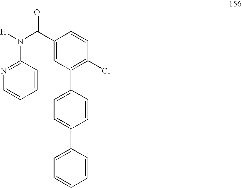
C1(C(N([H])C2=NC=CC=C2)=O)=CC(C2=CC=C(C3=CC=CC=C3)C=C2)=C(Cl)C=C1
